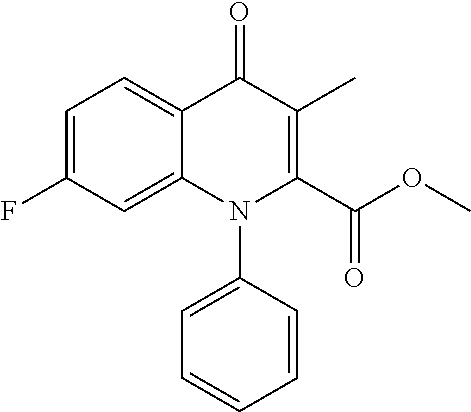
C1=C(F)C=C2C(=C1)C(=O)C(C)=C(C(OC)=O)N2C1=CC=CC=C1
